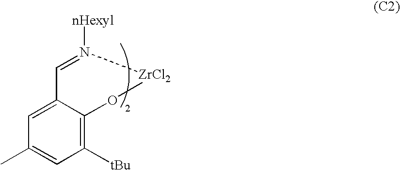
C1=N([nHexyl])[ZrCl2]OC2=C([tBu])C=C(C)C=C12
